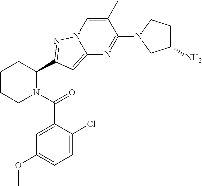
C1CCN(C(=O)C2=CC(OC)=CC=C2Cl)C(C2=NN3C=C(C)C(N4CC(N)CC4)=NC3=C2)C1
